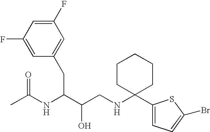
CC(NC(C(CNC1(C2=CC=C(Br)S2)CCCCC1)O)CC1=CC(F)=CC(F)=C1)=O
